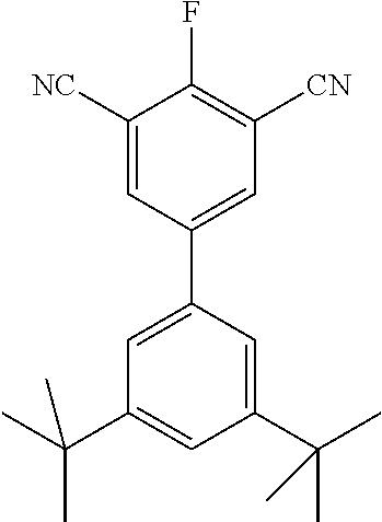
C1([NC])=CC(C2=CC(C(C)(C)C)=CC(C(C)(C)C)=C2)=CC([CN])=C1F
